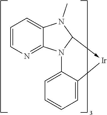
C1=CN=C2C(=C1)N(C)C1->[Ir]C3=CC=CC=C3N21
